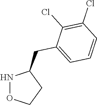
N1OCCC1CC1=CC=CC(Cl)=C1Cl
